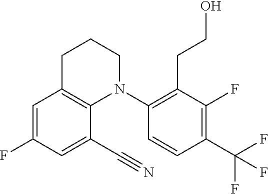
C1=C(F)C=C(C#N)C2=C1CCCN2C1=C(CCO)C(F)=C(C(F)(F)F)C=C1
